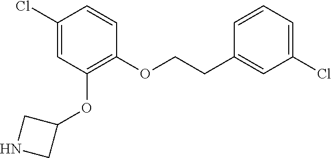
C1(Cl)=CC(OC2CNC2)=C(OCCC2=CC(Cl)=CC=C2)C=C1
